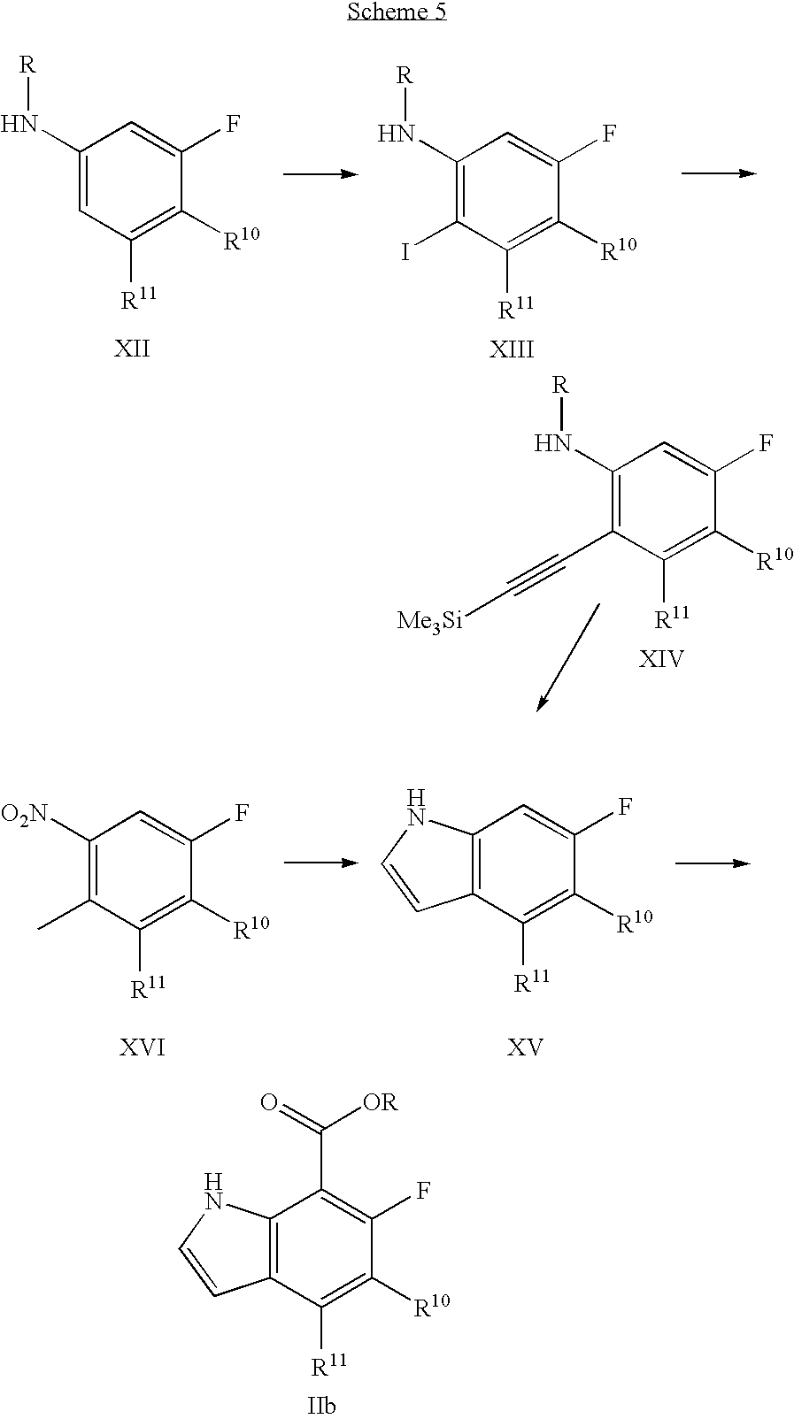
C1(N[R])=CC([R11])=C([R10])C(F)=C1.C1(N[R])=C(I)C([R11])=C([R10])C(F)=C1.C1(N[R])=C(C#C[Me3Si])C([R11])=C([R10])C(F)=C1.C1([O2N])=C(C)C([R11])=C([R10])C(F)=C1.C12=C(C([R11])=C([R10])C(F)=C1)C=CN2.C12=C(C([R11])=C([R10])C(F)=C1C(=O)[OR])C=CN2
